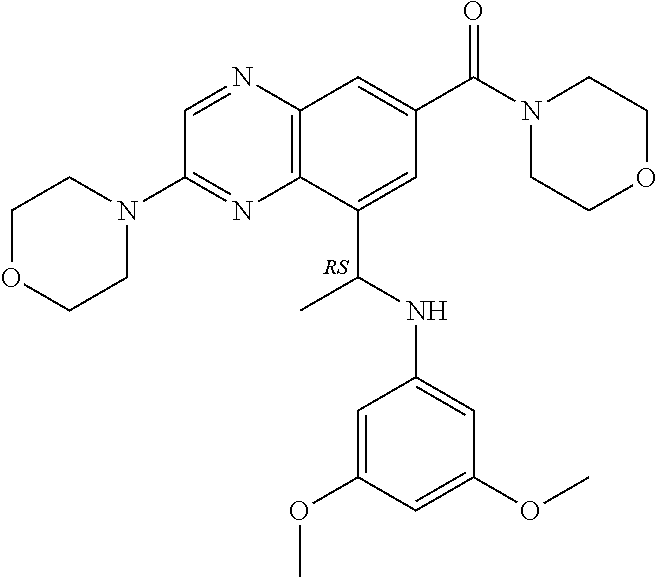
C1(C(NC2=CC(OC)=CC(OC)=C2)C)=CC(C(N2CCOCC2)=O)=CC2=C1N=C(N1CCOCC1)C=N2.[RS]
